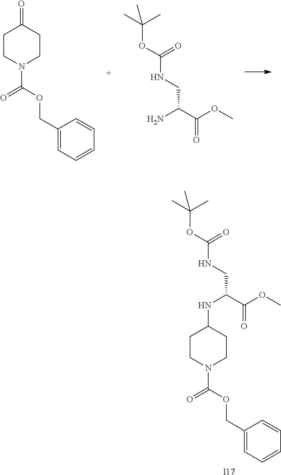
C1CN(C(=O)OCC2=CC=CC=C2)CCC1=O.NC(C(OC)=O)CNC(OC(C)(C)C)=O.C1CN(C(=O)OCC2=CC=CC=C2)CCC1NC(C(OC)=O)CNC(OC(C)(C)C)=O.[I17]
